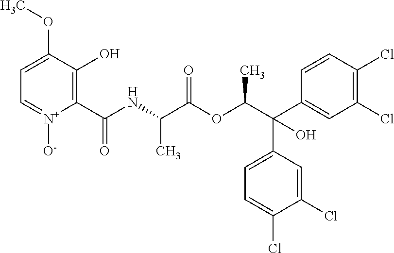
C1=C(OC)C(O)=C(C(NC(C(OC(C(C2=CC(Cl)=C(Cl)C=C2)(C2=CC=C(Cl)C(Cl)=C2)O)C)=O)C)=O)[N+]([O-])=C1
